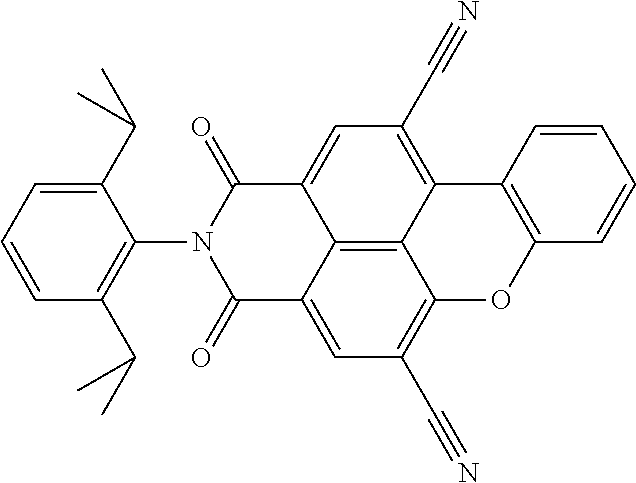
C1(C(C)C)=CC=CC(C(C)C)=C1N1C(=O)C2=CC(C#N)=C3C4=C2C(=CC(C#N)=C4C2=C(O3)C=CC=C2)C1=O
